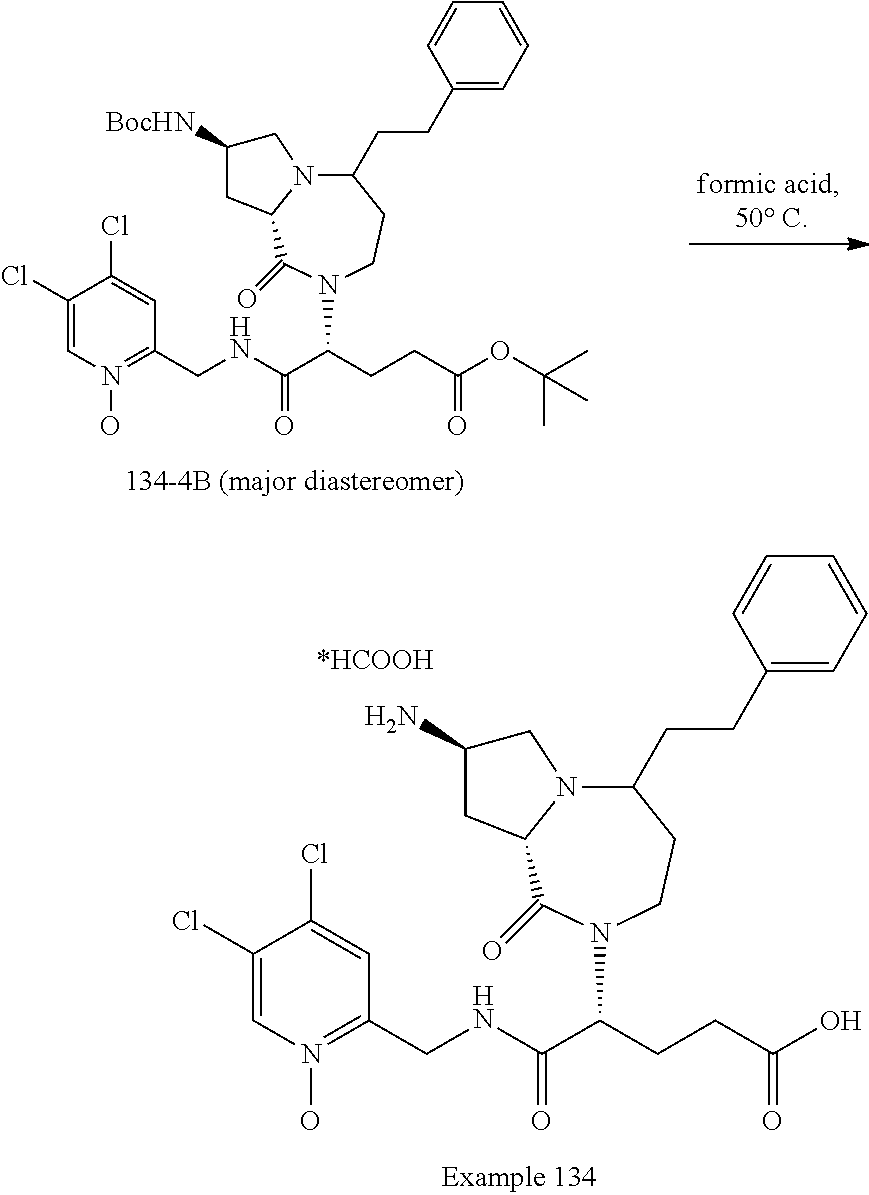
C1(Cl)=CN(O)=C(CNC(C(CCC(OC(C)(C)C)=O)N2CCC(CCC3=CC=CC=C3)N3C(C2=O)CC([BocHN])C3)=O)C=C1Cl.C1(Cl)=CN(O)=C(CNC(C(CCC(O)=O)N2CCC(CCC3=CC=CC=C3)N3C(C2=O)CC(N)C3)=O)C=C1Cl
